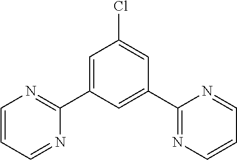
C1=CC=NC(C2=CC(Cl)=CC(C3=NC=CC=N3)=C2)=N1
